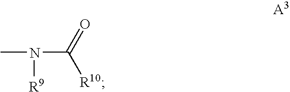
CN([R9])C(=O)[R10]
